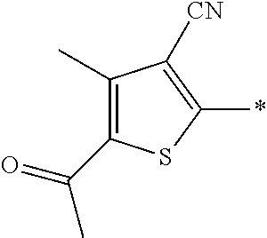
C1(C)=C(C(=O)C)SC(*)=C1[CN]
